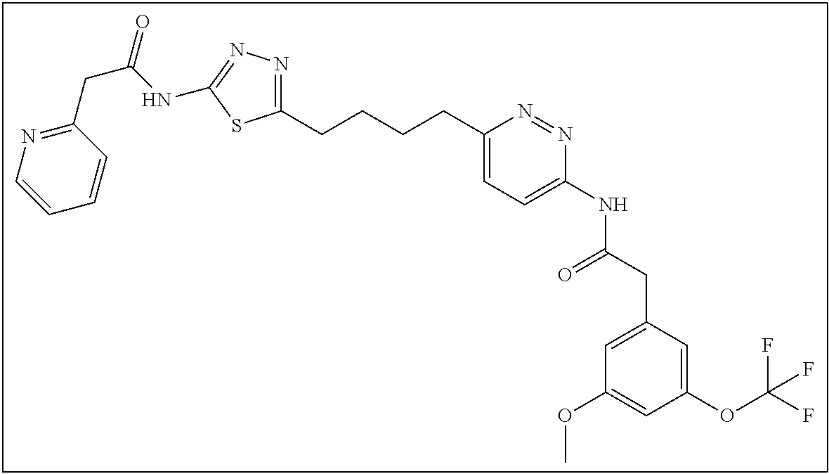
C1(CCCCC2=CC=C(NC(CC3=CC(OC)=CC(OC(F)(F)F)=C3)=O)N=N2)=NN=C(NC(CC2=NC=CC=C2)=O)S1
